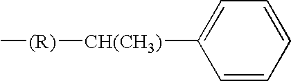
C1=CC=CC=C1[CH(CH3)][(R)]C
